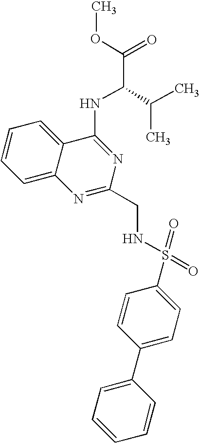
C1=CC=C2C(=C1)C(NC(C(C)C)C(=O)OC)=NC(CNS(C1=CC=C(C3=CC=CC=C3)C=C1)(=O)=O)=N2
